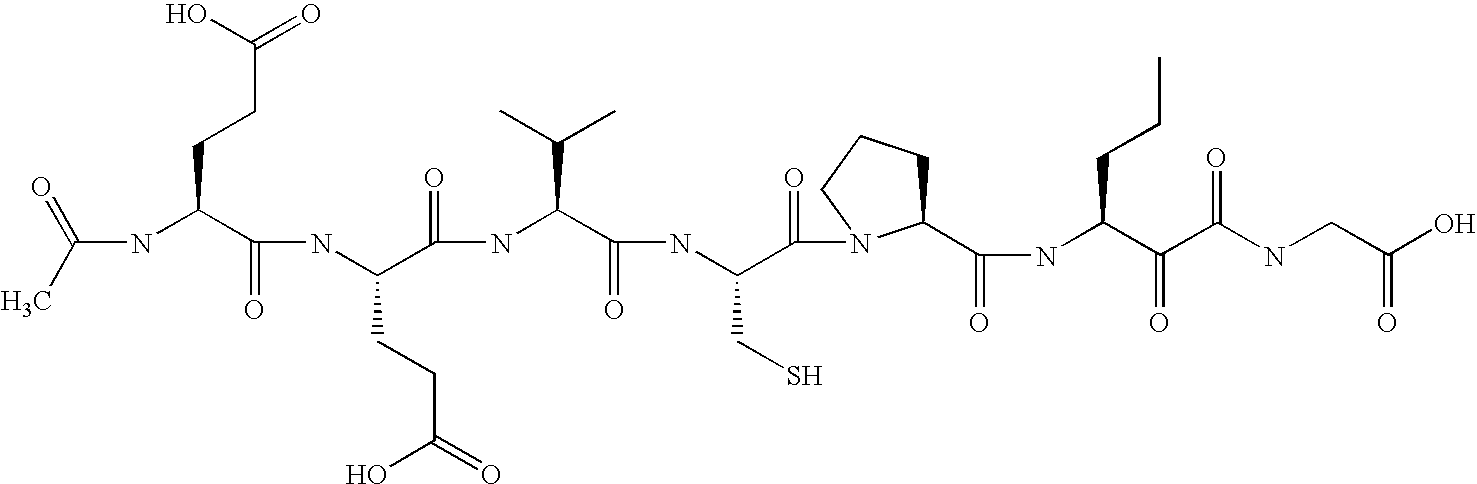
CC(=O)NC(C(NC(C(NC(C(NC(C(=O)N1C(C(NC(C(C(NCC(O)=O)=O)=O)CCC)=O)CCC1)CS)=O)C(C)C)=O)CCC(O)=O)=O)CCC(=O)O
